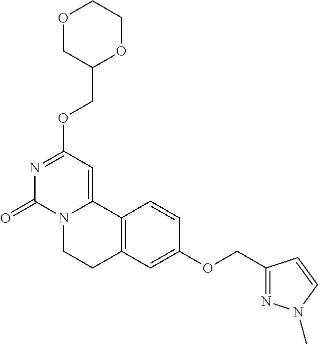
O1CC(COC2=NC(=O)N3C(=C2)C2=C(CC3)C=C(OCC3=NN(C)C=C3)C=C2)OCC1
